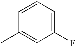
C1(F)=CC=CC(C)=C1
